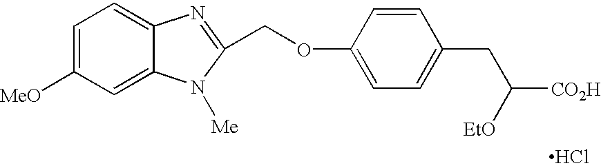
C1=C([MeO])C=C2C(=C1)N=C(COC1=CC=C(CC([CO2H])[EtO])C=C1)N2[Me].Cl
